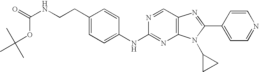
C1(CCNC(=O)OC(C)(C)C)=CC=C(NC2=NC3=C(C=N2)N=C(C2=CC=NC=C2)N3C2CC2)C=C1
